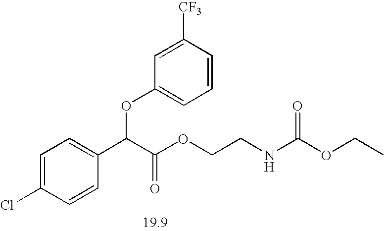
C1=C(Cl)C=CC(C(C(OCCNC(OCC)=O)=O)OC2=CC=CC([CF3])=C2)=C1
